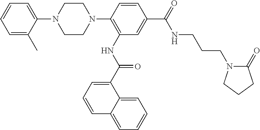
C1=CC(N2CCN(C3=CC=CC=C3C)CC2)=C(NC(=O)C2=CC=CC3=CC=CC=C23)C=C1C(=O)NCCCN1C(=O)CCC1
